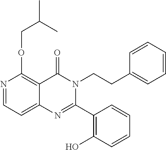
N1=CC=C2C(=C1OCC(C)C)C(=O)N(CCC1=CC=CC=C1)C(C1=C(O)C=CC=C1)=N2
